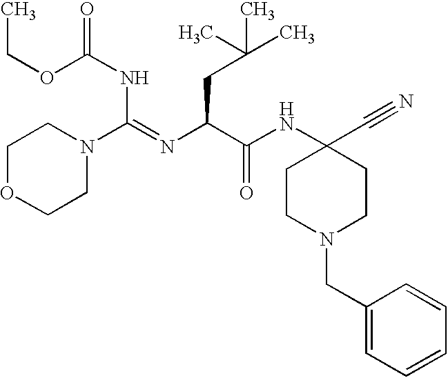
CCOC(NC(N1CCOCC1)=NC(CC(C)(C)C)C(=O)NC1(C#N)CCN(CC2=CC=CC=C2)CC1)=O
